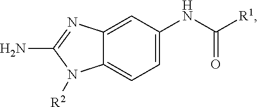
O=C(NC1=CC=C2C(=C1)N=C(N)N2[R2])[R1]
